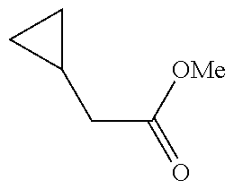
C1(CC(=O)[OMe])CC1
